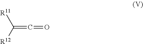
[R12]C(=C=O)[R11]
